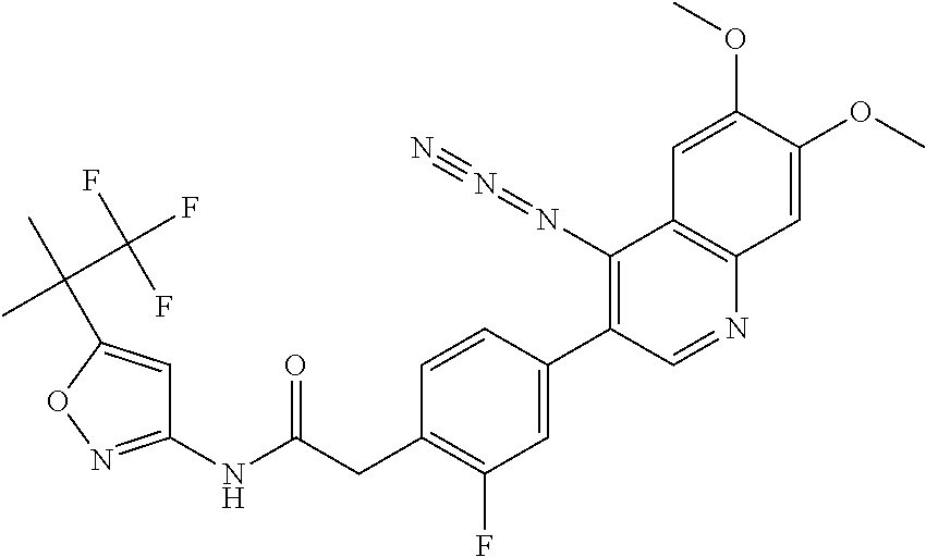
C1(NC(CC2=C(F)C=C(C3=C(N=N#N)C4=C(N=C3)C=C(OC)C(OC)=C4)C=C2)=O)=NOC(C(C)(C(F)(F)F)C)=C1
